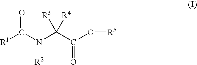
[R1]C(N(C(C(O[R5])=O)([R3])[R4])[R2])=O
